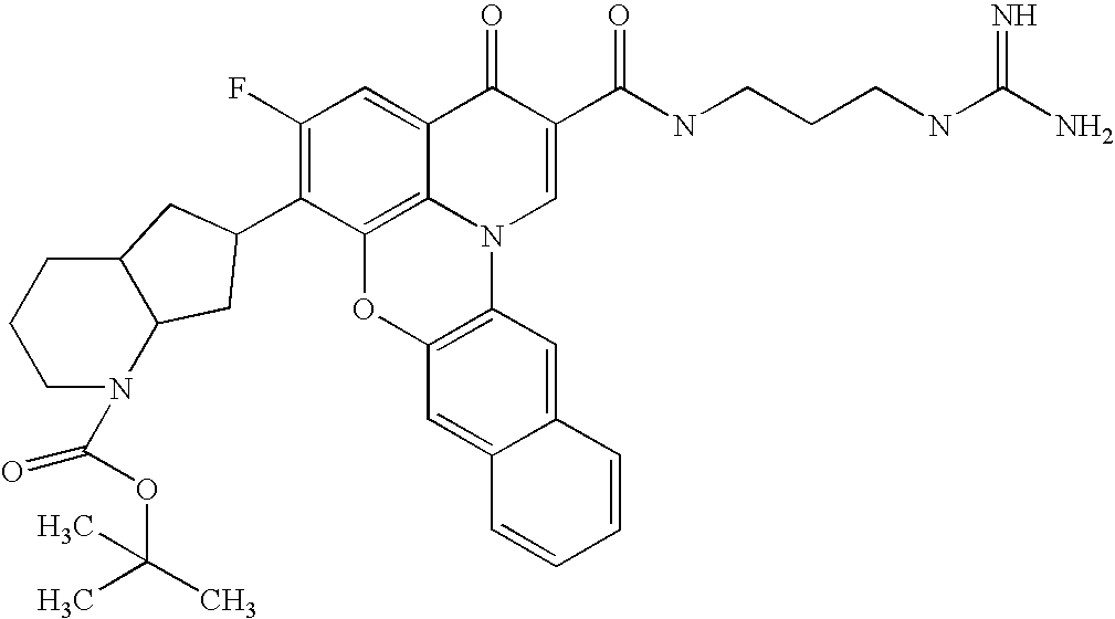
C1(F)=C(C2CC3C(CCCN3C(OC(C)(C)C)=O)C2)C2=C3C(=C1)C(=O)C(C(NCCCNC(N)=N)=O)=CN3C1=C(O2)C=C2C(=C1)C=CC=C2
